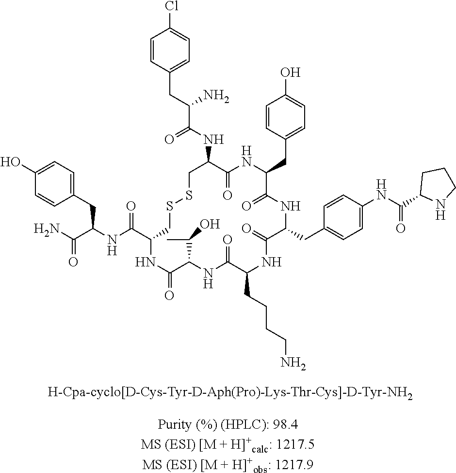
C1=CC(CC(C(NC2C(=O)NC(CC3=CC=C(O)C=C3)C(=O)NC(CC3=CC=C(NC(C4NCCC4)=O)C=C3)C(=O)NC(CCCCN)C(=O)NC(C(C)O)C(=O)NC(C(NC(C(N)=O)CC3=CC=C(O)C=C3)=O)CSSC2)=O)N)=CC=C1Cl
